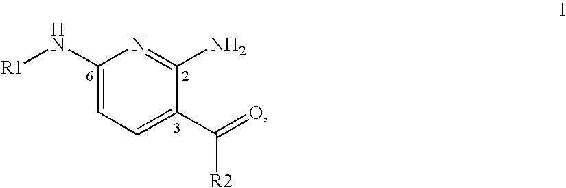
[R1]NC1=CC=C(C(=O)[R2])C(N)=N1
